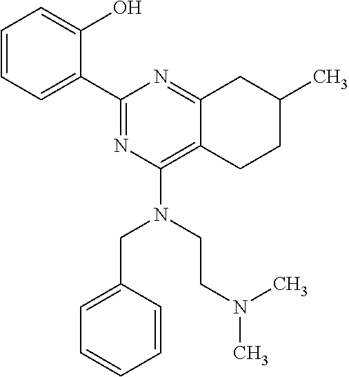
C1=CC=C(C2=NC(N(CC3=CC=CC=C3)CCN(C)C)=C3C(=N2)CC(C)CC3)C(O)=C1
